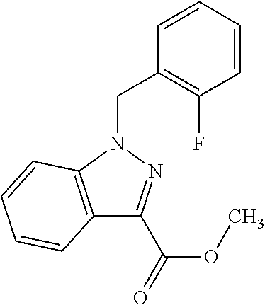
C1=CC=CC(CN2C3=C(C(C(=O)OC)=N2)C=CC=C3)=C1F
